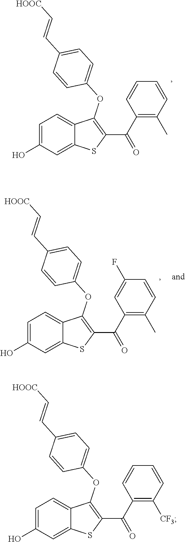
C1=C(O)C=C2C(=C1)C(OC1=CC=C(C=C[HOOC])C=C1)=C(C(C1=C(C)C=CC=C1)=O)S2.C1=C(O)C=C2C(=C1)C(OC1=CC=C(C=C[HOOC])C=C1)=C(C(C1=C([CF3])C=CC=C1)=O)S2.C1=C(O)C=C2C(=C1)C(OC1=CC=C(C=C[HOOC])C=C1)=C(C(C1=C(C)C=CC(F)=C1)=O)S2
